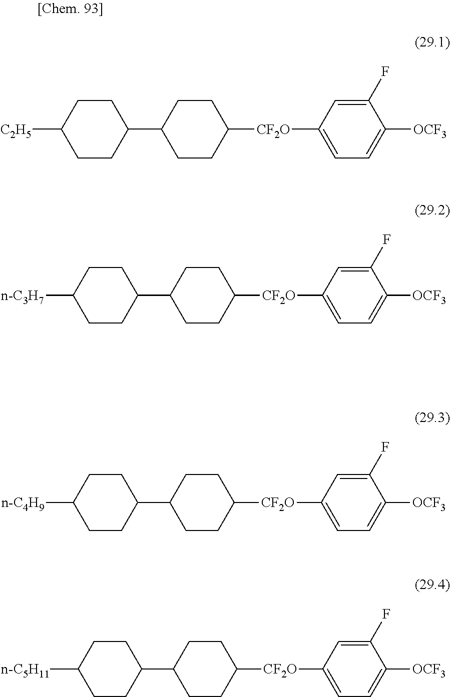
C1(C2CCC([CF2O]C3=CC=C([OCF3])C(F)=C3)CC2)CCC([C2H5])CC1.C1(C2CCC([CF2O]C3=CC=C([OCF3])C(F)=C3)CC2)CCC([n-C3H7])CC1.C1(C2CCC([CF2O]C3=CC=C([OCF3])C(F)=C3)CC2)CCC([n-C4H9])CC1.C1(C2CCC([CF2O]C3=CC=C([OCF3])C(F)=C3)CC2)CCC([n-C5H11])CC1
